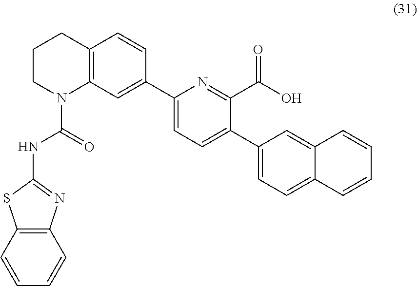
C12=C(C=CC=C1)SC(NC(N1C3=C(CCC1)C=CC(C1=CC=C(C4=CC=C5C(=C4)C=CC=C5)C(C(O)=O)=N1)=C3)=O)=N2
